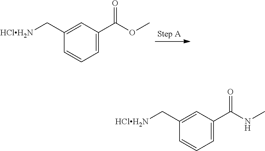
C1(C[HClH2N])=CC(C(=O)OC)=CC=C1.C1(C[HClH2N])=CC(C(=O)NC)=CC=C1
